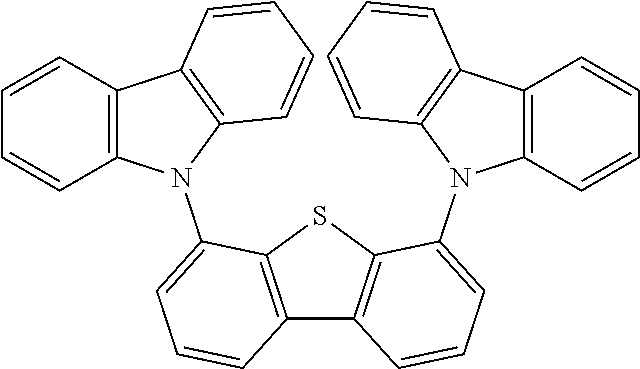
C12=C(C=CC=C1)N(C1=CC=CC3=C1SC1=C3C=CC=C1N1C3=C(C=CC=C3)C3=C1C=CC=C3)C1=C2C=CC=C1
